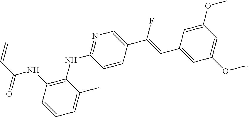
C1=C(OC)C=C(OC)C=C1C=C(F)C1=CN=C(NC2=C(NC(C=C)=O)C=CC=C2C)C=C1
